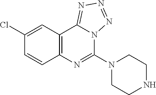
C1=CC2=C(C=C1Cl)C1=NN=NN1C(N1CCNCC1)=N2
